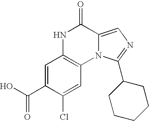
C1=C(C(O)=O)C(Cl)=CC2=C1NC(=O)C1=CN=C(C3CCCCC3)N21
